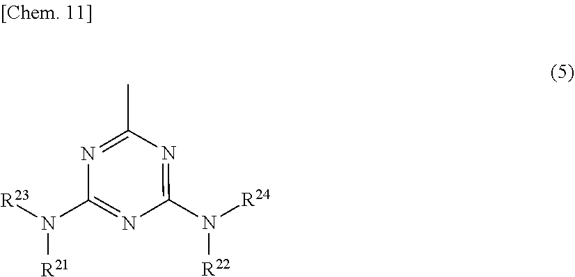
N([R24])([R22])C1=NC(C)=NC(N([R23])[R21])=N1
